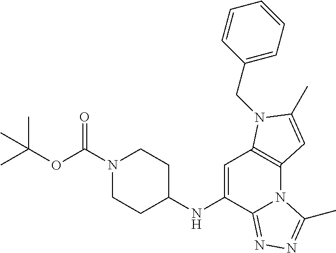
C1CC(NC2=CC3=C(N4C2=NN=C4C)C=C(C)N3CC2=CC=CC=C2)CCN1C(OC(C)(C)C)=O
